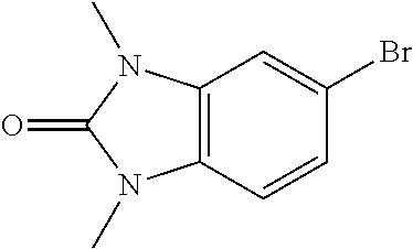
BrC1=CC2=C(C=C1)N(C)C(=O)N2C
